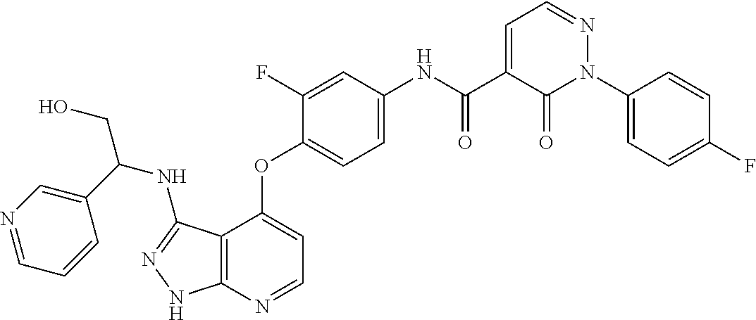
C12=C(N=CC=C1OC1=CC=C(NC(C3=CC=NN(C4=CC=C(F)C=C4)C3=O)=O)C=C1F)NN=C2NC(CO)C1=CN=CC=C1
